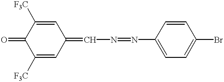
C1([F3C])=CC(=CN=NC2=CC=C(Br)C=C2)C=C([F3C])C1=O
